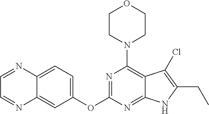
N1=C(OC2=CC=C3C(=C2)N=CC=N3)N=C2C(=C1N1CCOCC1)C(Cl)=C(CC)N2
